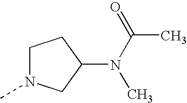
C1N(C)CC(N(C)C(=O)C)C1
